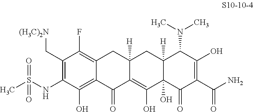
N(C1=C(C[(H3C)2N])C(F)=C2C(=C1O)C(=O)C1=C(O)C3(O)C([H])(CC1([H])C2)C(N(C)C)C(O)=C(C(N)=O)C3=O)S(C)(=O)=O
